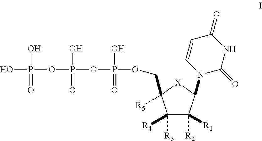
C1([R3])([R4])C([R2])([R1])C(N2C(=O)NC(=O)C=C2)[X]C1([R5])COP(OP(OP(O)(O)=O)(O)=O)(O)=O
